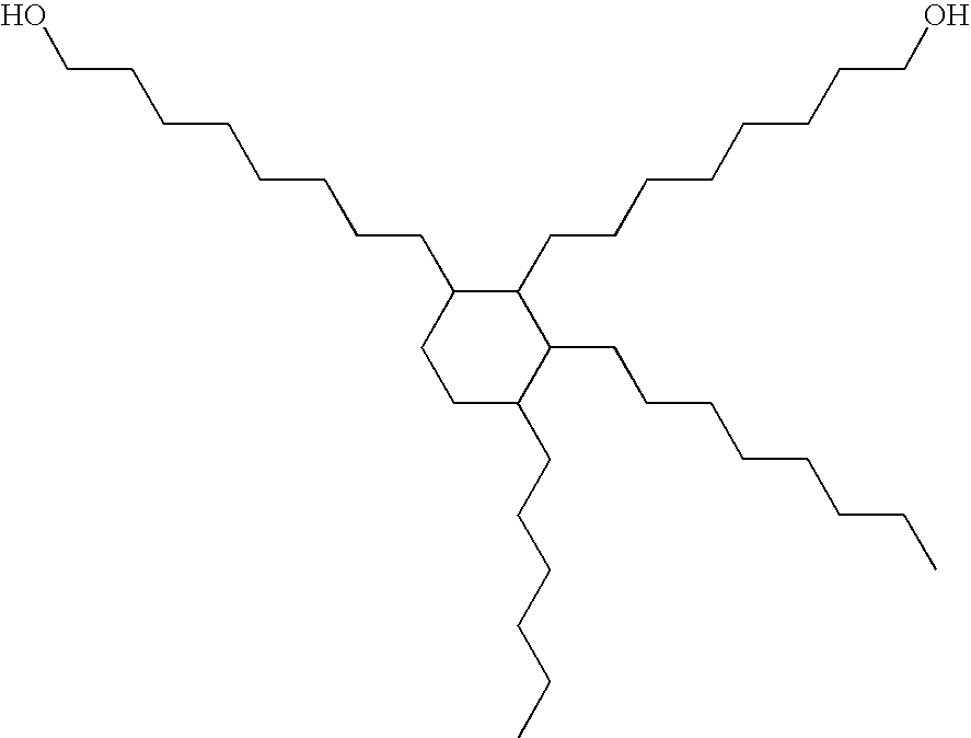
OCCCCCCCCC1CCC(CCCCCC)C(CCCCCCCC)C1CCCCCCCCO
